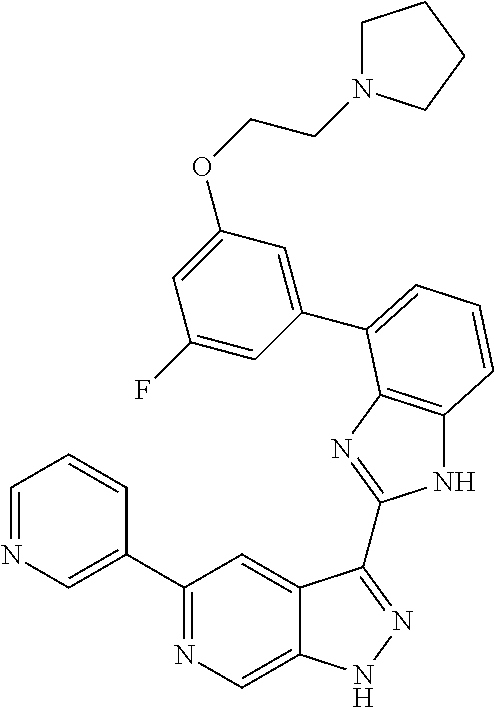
C1(C2=NC=C3C(=C2)C(C2=NC4=C(N2)C=CC=C4C2=CC(OCCN4CCCC4)=CC(F)=C2)=NN3)=CN=CC=C1
